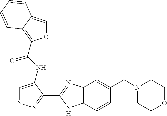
C(NC1=CNN=C1C1=NC2=C(N1)C=CC(CN1CCOCC1)=C2)(C1=C2C(=CO1)C=CC=C2)=O
